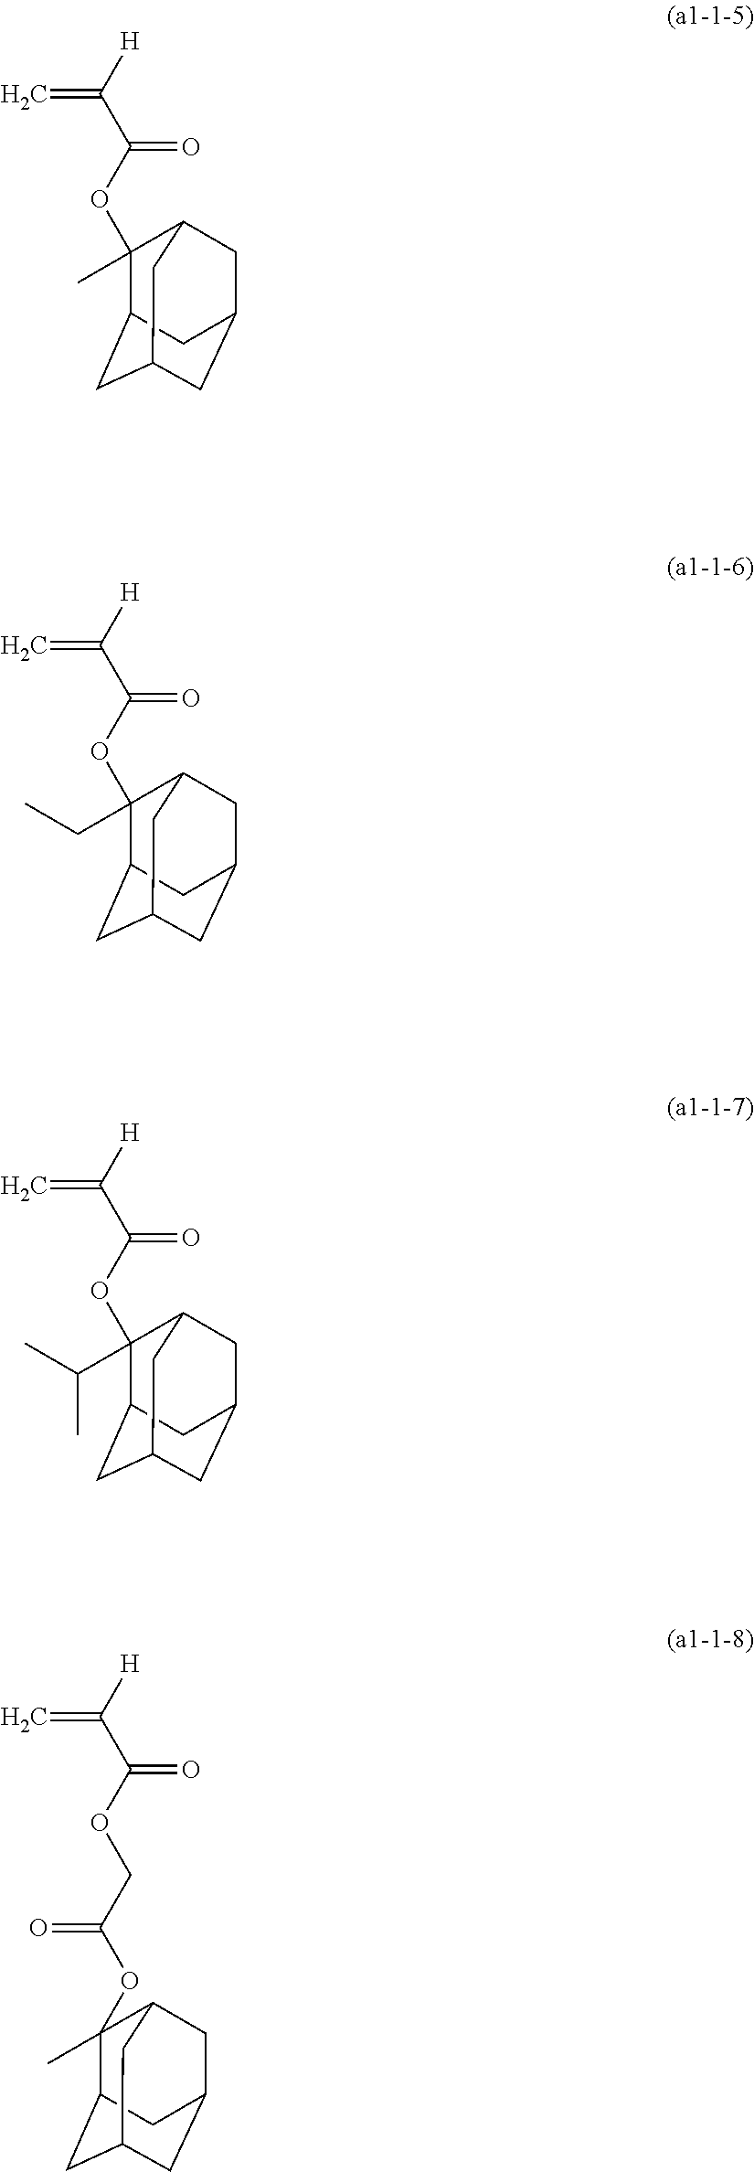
C1(C)(OC(=O)C([H])=C)C2CC3CC(CC1C3)C2.C1(CC)(OC(=O)C([H])=C)C2CC3CC(CC1C3)C2.C1(C(C)C)(OC(=O)C([H])=C)C2CC3CC(CC1C3)C2.C12CC3CC(CC(C3)C1(OC(COC(=O)C([H])=C)=O)C)C2
